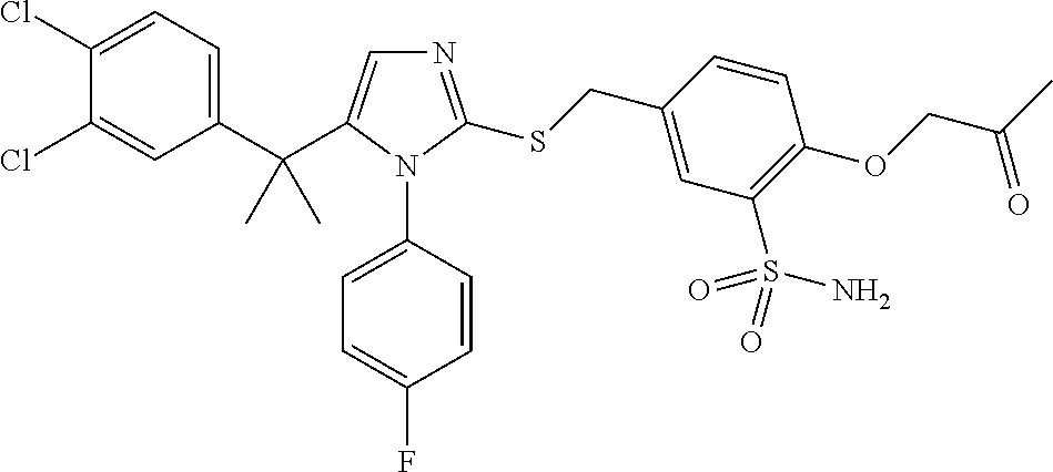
C1(C(C2=CN=C(SCC3=CC(S(=O)(N)=O)=C(OCC(C)=O)C=C3)N2C2=CC=C(F)C=C2)(C)C)=CC=C(Cl)C(Cl)=C1
